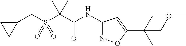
C1(CS(C(C(NC2=NOC(C(C)(C)COC)=C2)=O)(C)C)(=O)=O)CC1
